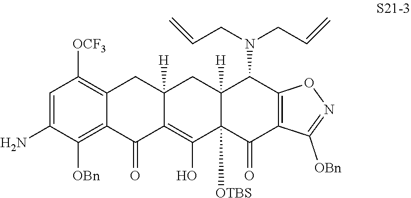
C1=C(N)C([OBn])=C2C(=C1[OCF3])CC1([H])C(=C(O)C3([OTBS])C([H])(C1)C(N(CC=C)CC=C)C1=C(C3=O)C([OBn])=NO1)C2=O
